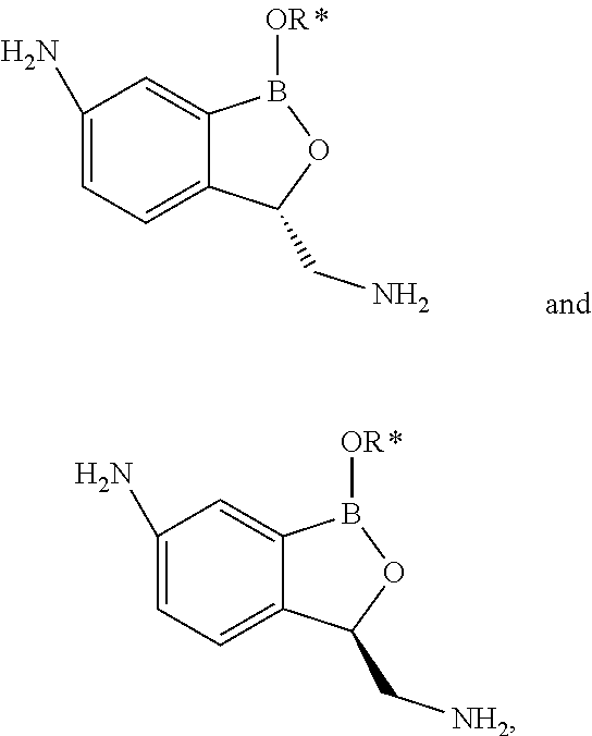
C1(N)=CC=C2C(=C1)B([OR])OC2C[NH2].C1(N)=CC=C2C(=C1)B([OR])OC2CN
